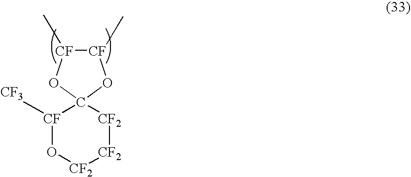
[CF]1(C)[CF](C)OC2(O1)[CF]([CF3])O[CF2][CF2][CF2]2
